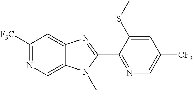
C1([F3C])=NC=C2C(=C1)N=C(C1=NC=C([CF3])C=C1SC)N2C
